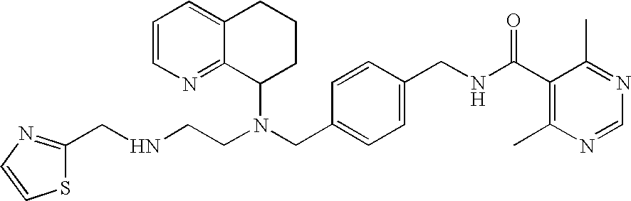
N(CC1=CC=C(CNC(C2=C(C)N=CN=C2C)=O)C=C1)(C1CCCC2=CC=CN=C12)CCNCC1=NC=CS1
